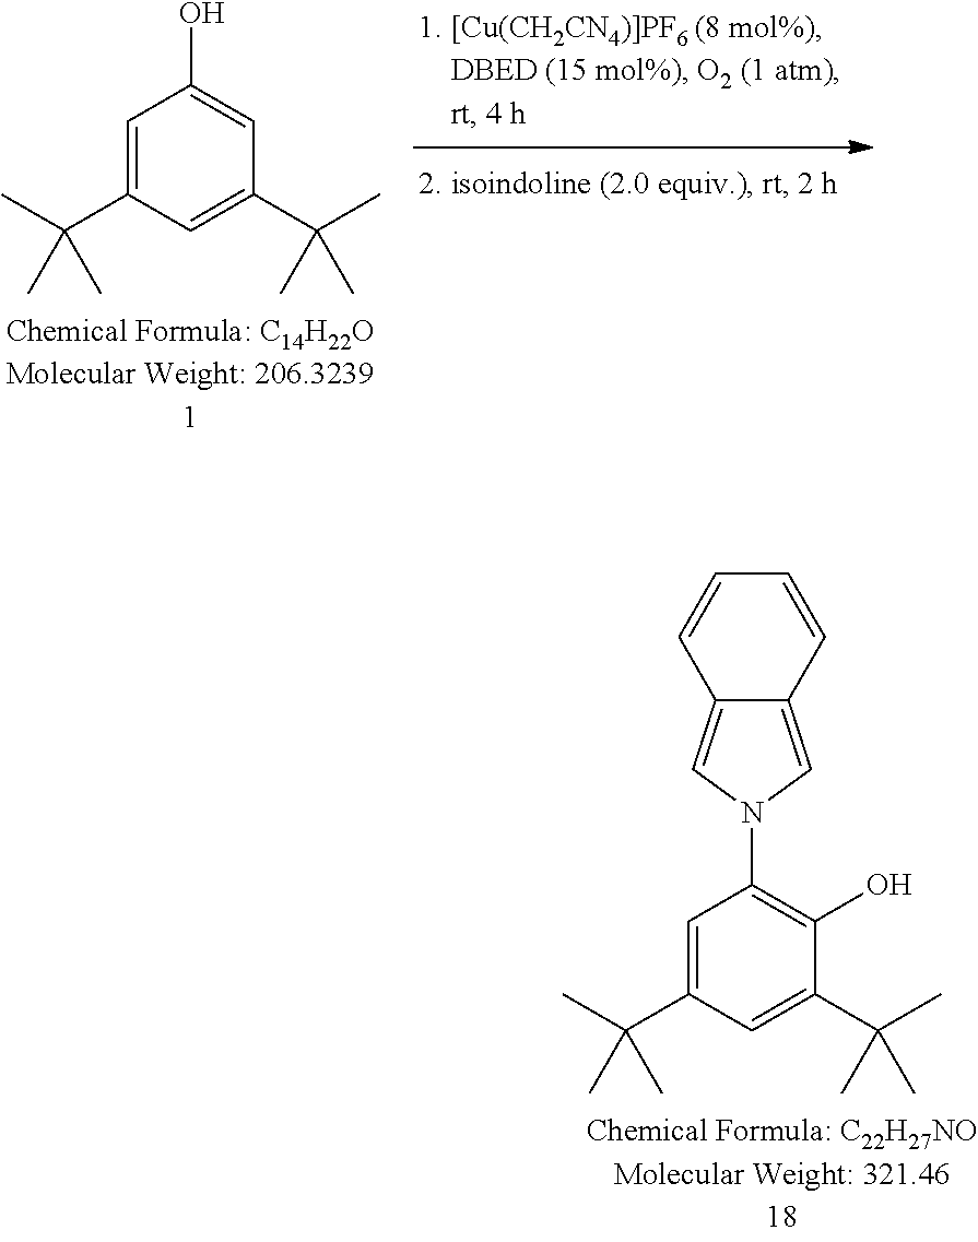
C1=C(C(C)(C)C)C=C(C(C)(C)C)C=C1O.C1=C(C(C)(C)C)C=C(C(C)(C)C)C(O)=C1N1C=C2C(=C1)C=CC=C2
